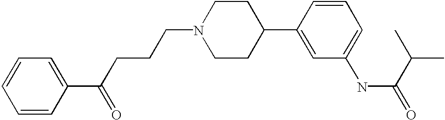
C1=CC(C(CCCN2CCC(C3=CC(NC(=O)C(C)C)=CC=C3)CC2)=O)=CC=C1
